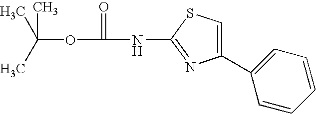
C(OC(=O)NC1=NC(C2=CC=CC=C2)=CS1)(C)(C)C
